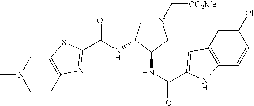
N(C(=O)C1=NC2=C(CN(C)CC2)S1)C1CN(C[CO2Me])CC1NC(=O)C1=CC2=C(C=CC(Cl)=C2)N1
